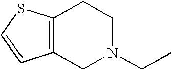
C12=C(SC=C1)CCN(CC)C2
